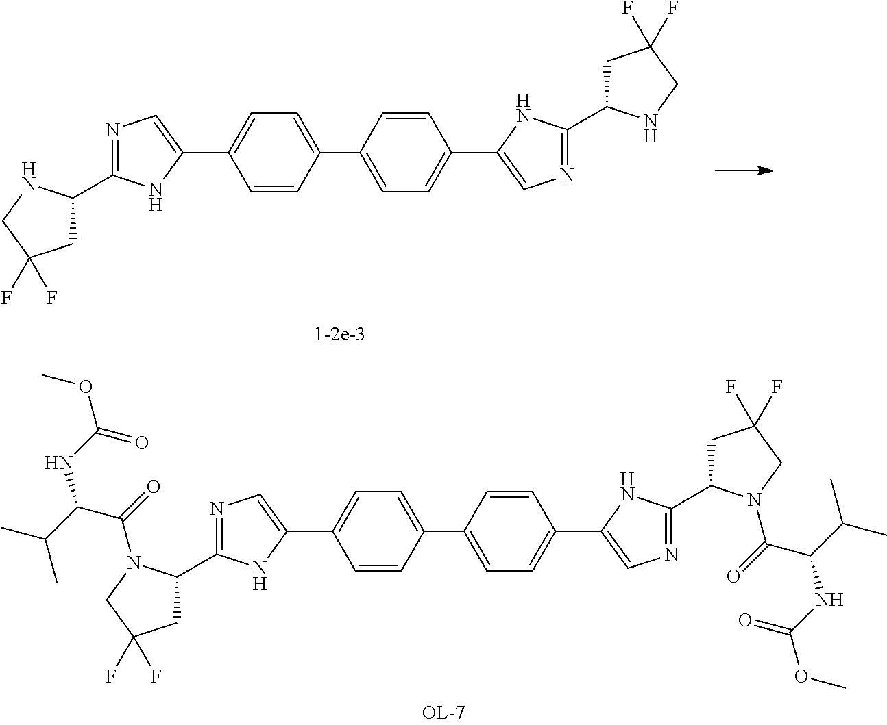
N1=C(C2CC(F)(F)CN2)NC(C2=CC=C(C3=CC=C(C4=CN=C(C5CC(F)(F)CN5)N4)C=C3)C=C2)=C1.N1=C(C2CC(F)(F)CN2C(=O)C(C(C)C)NC(OC)=O)NC(C2=CC=C(C3=CC=C(C4=CN=C(C5CC(F)(F)CN5C(=O)C(C(C)C)NC(OC)=O)N4)C=C3)C=C2)=C1
